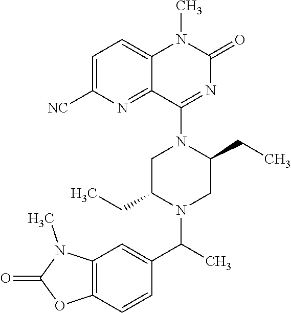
C1=C([NC])N=C2C(=C1)N(C)C(=O)N=C2N1C(CC)CN(C(C2=CC3=C(C=C2)OC(=O)N3C)C)C(CC)C1
